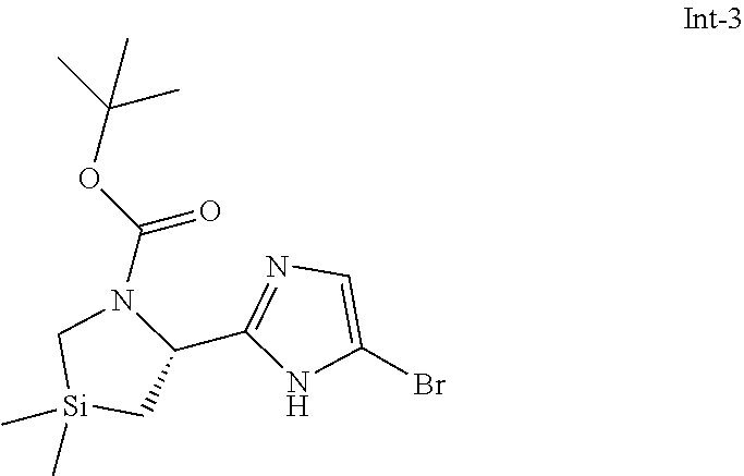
[Si]1(C)(C)CC(C2=NC=C(Br)N2)N(C(OC(C)(C)C)=O)C1
